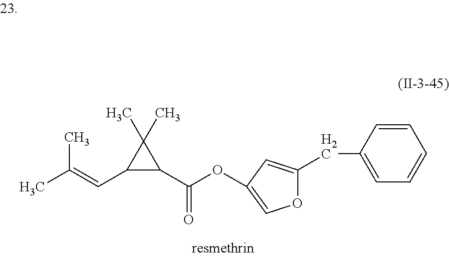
C1(C=C(C)C)C(C(OC2=COC(CC3=CC=CC=C3)=C2)=O)C1(C)C
